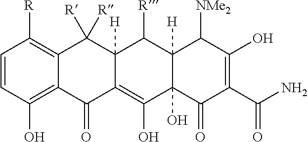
C1=CC(O)=C2C(=C1[R])C([R])([R])C1([H])C(=C(O)C3(O)C([H])(C1[R])C([NMe2])C(O)=C(C(=O)N)C3=O)C2=O
